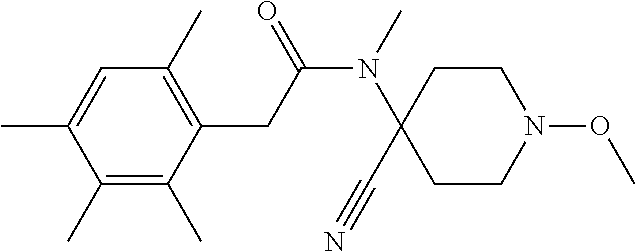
C1=C(C)C(C)=C(C)C(CC(N(C2(C#N)CCN(OC)CC2)C)=O)=C1C
